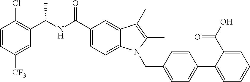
C1=CC([CF3])=CC(C(NC(C2=CC=C3C(=C2)C(C)=C(C)N3CC2=CC=C(C3=CC=CC=C3C(O)=O)C=C2)=O)C)=C1Cl
